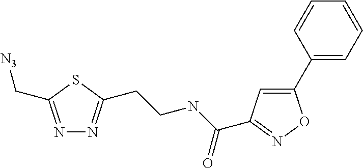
N1=C(C[N3])SC(CCNC(=O)C2=NOC(C3=CC=CC=C3)=C2)=N1
